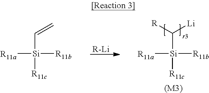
[R-Li].C([Si]([R11c])([R11b])[R11a])([Li])[R].[(M3)].C([Si]([R11c])([R11b])[R11a])=C
